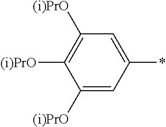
C1([(i)PrO])=CC(*)=CC([(i)PrO])=C1[(i)PrO]
